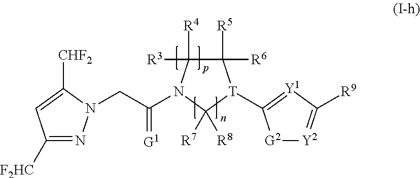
C1([F2HC])=NN(CC(=[G1])N2C([R4])([R3])C([R5])([R6])[T](C3=[Y1]C([R9])=[Y2][G2]3)C2([R8])[R7])C([CHF2])=C1
